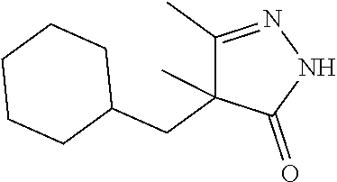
C1(C)=NNC(=O)C1(CC1CCCCC1)C
